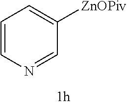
C1=CN=CC([ZnOPiv])=C1
